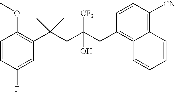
C1(F)=CC(C(CC(CC2=C3C(=C([CN])C=C2)C=CC=C3)(O)[CF3])(C)C)=C(OC)C=C1
